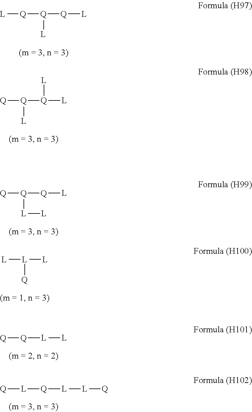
[L][Q][Q]([Q][L])[L].[Q][Q]([Q]([L])[L])[L].[Q][Q]([Q][L])[L][L].[L][L]([L])[Q].[Q]([L][L])[Q].[L]([Q][L][L][Q])[Q]
